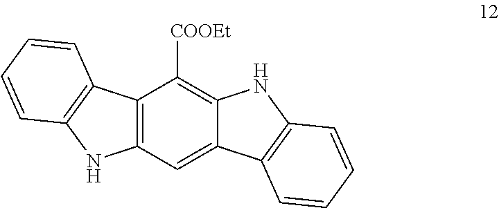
C12=C(C3=C(N1)C=CC=C3)C([COOEt])=C1C(=C2)C2=C(N1)C=CC=C2
